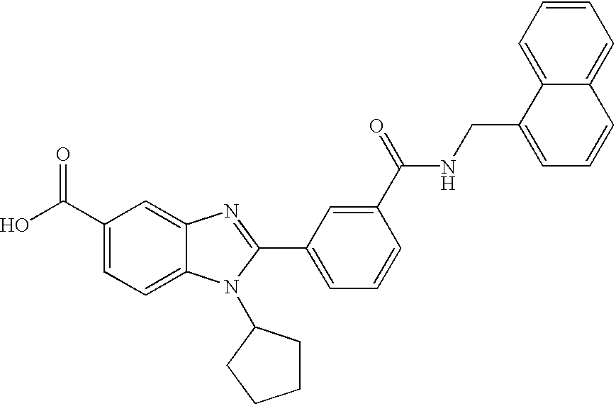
C1(C(O)=O)=CC=C2C(=C1)N=C(C1=CC=CC(C(=O)NCC3=CC=CC4=CC=CC=C34)=C1)N2C1CCCC1
